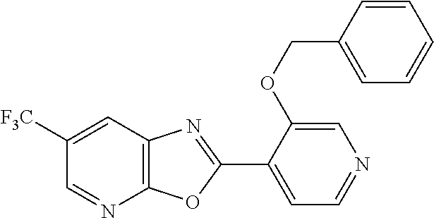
C12=C(OC(C3=CC=NC=C3OCC3=CC=CC=C3)=N1)N=CC([F3C])=C2
